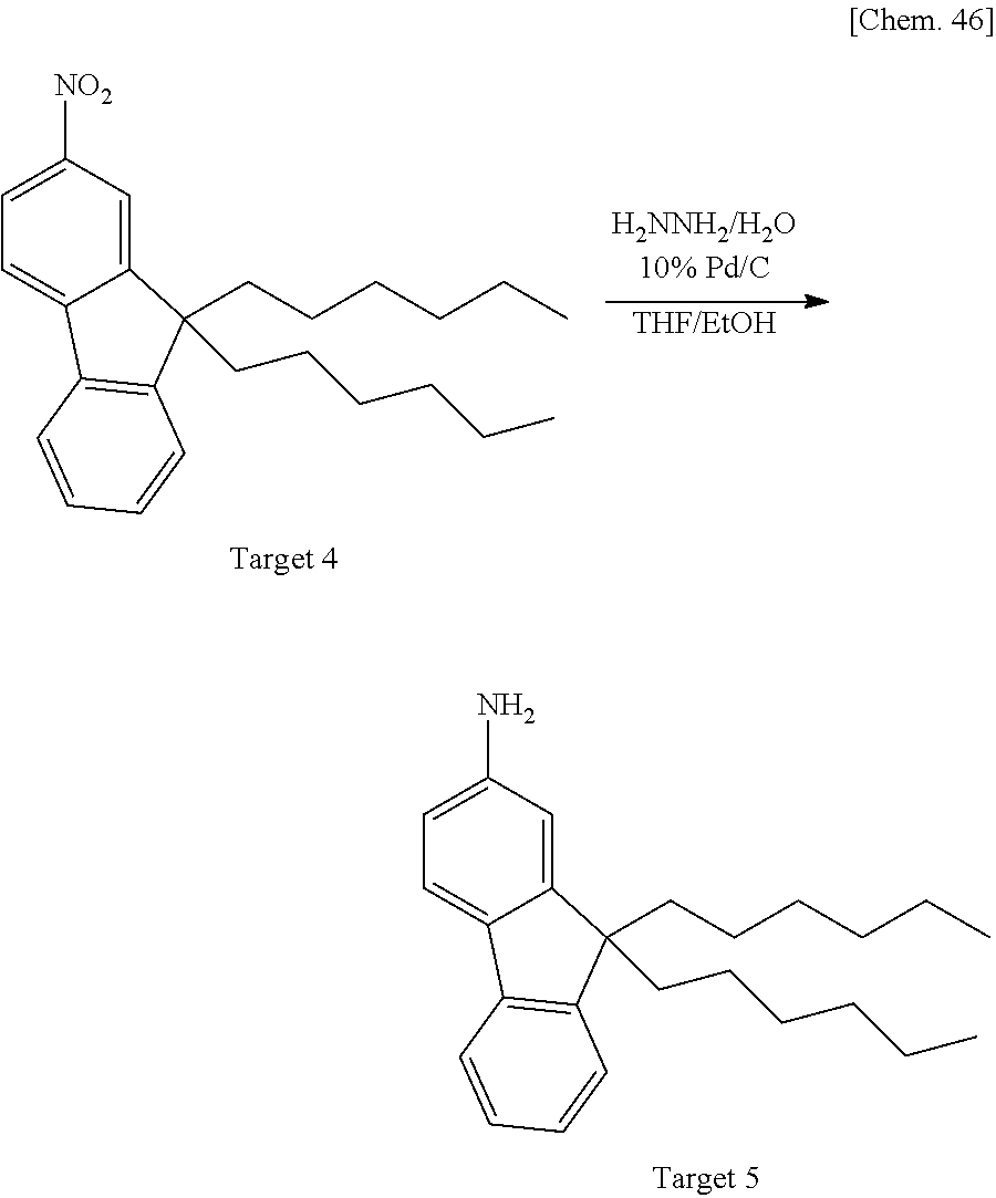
C1=C([NO2])C=C2C(=C1)C1=C(C=CC=C1)C2(CCCCCC)CCCCCC.[THF/EtOH].C1=C(N)C=C2C(=C1)C1=C(C=CC=C1)C2(CCCCCC)CCCCCC
